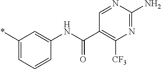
C1(*)=CC=CC(NC(=O)C2=C([CF3])N=C(N)N=C2)=C1
